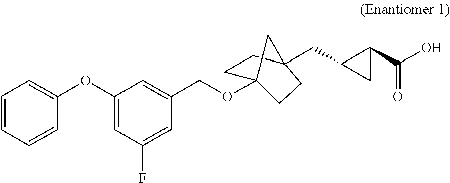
C1=CC=CC(OC2=CC(F)=CC(COC34CCC(CC5C(C(O)=O)C5)(CC3)C4)=C2)=C1
